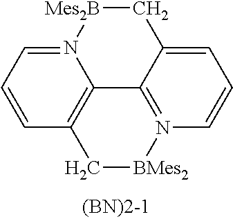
N12=CC=CC3=C1C1=N([BMes2]C3)C=CC=C1C[Mes2B]2
